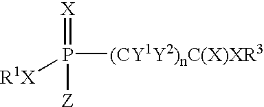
P([R1X])([Z])(=[X])[(CY1Y2)nC(X)XR3]
